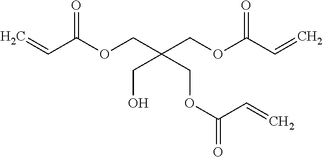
C=CC(OCC(COC(C=C)=O)(CO)COC(=O)C=C)=O
